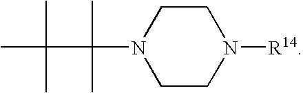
C1CN(C(C(C)(C)C)(C)C)CCN1[R14]
